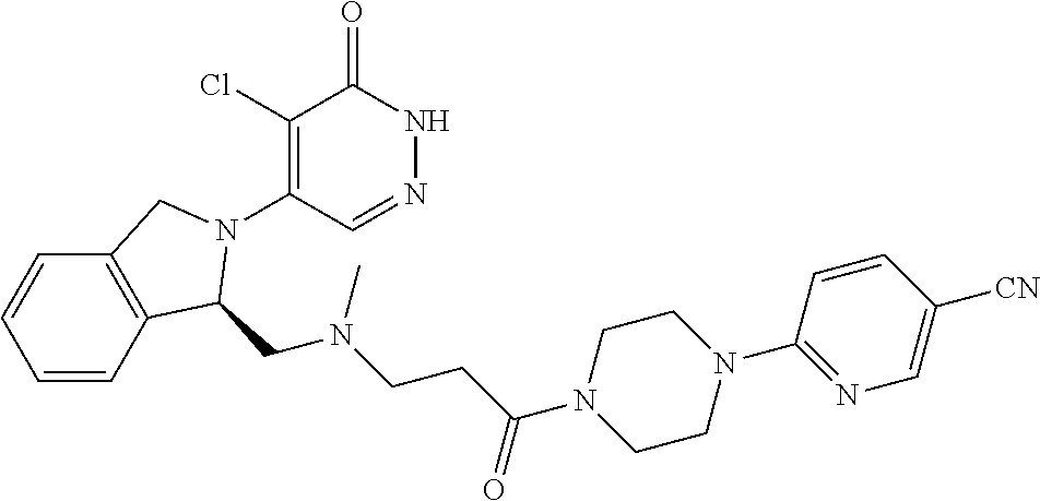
C1(Cl)=C(N2C(CN(CCC(=O)N3CCN(C4=NC=C([CN])C=C4)CC3)C)C3=C(C=CC=C3)C2)C=NNC1=O
